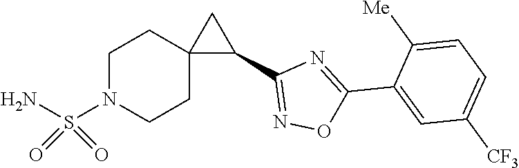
C1([Me])=CC=C([CF3])C=C1C1=NC(C2CC23CCN(S(N)(=O)=O)CC3)=NO1
